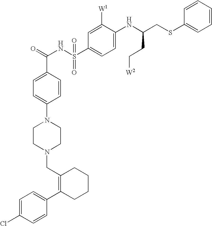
C1=C(Cl)C=CC(C2=C(CN3CCN(C4=CC=C(C(=O)NS(C5=CC=C(NC(CSC6=CC=CC=C6)CC[W2])C([W1])=C5)(=O)=O)C=C4)CC3)CCCC2)=C1
